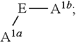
[A1a][E][A1b]
